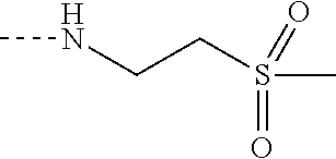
N(C)CCS(=O)(C)=O
